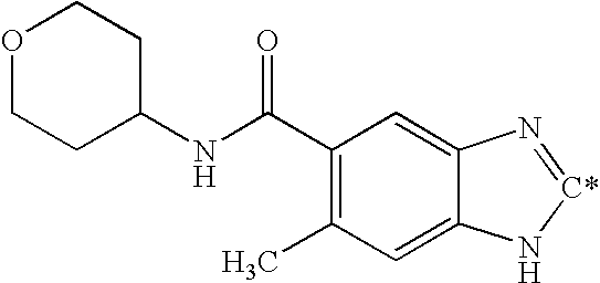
C1(C(=O)NC2CCOCC2)=C(C)C=C2C(=C1)N=[C*]N2
